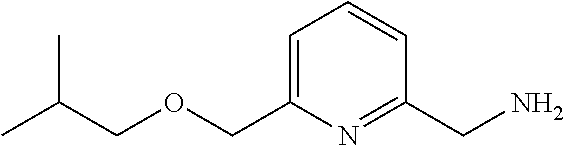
C(C(C)C)OCC1=CC=CC(CN)=N1
